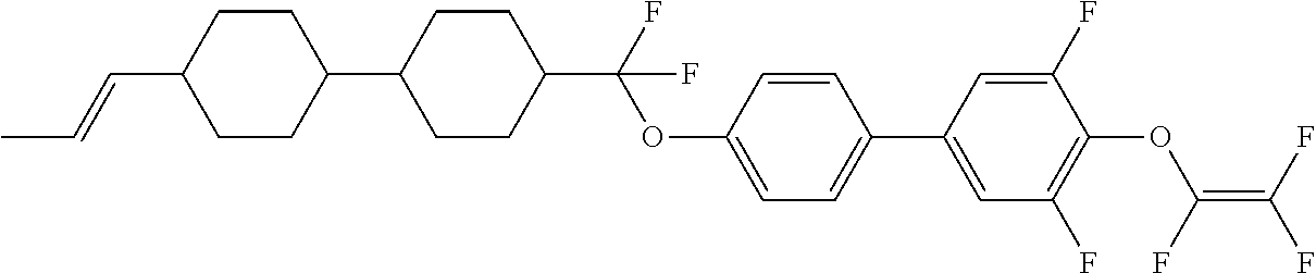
C1(C2CCC(C(OC3=CC=C(C4=CC(F)=C(OC(F)=C(F)F)C(F)=C4)C=C3)(F)F)CC2)CCC(C=CC)CC1
